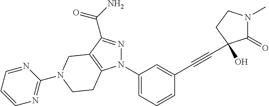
N1(C2=CC=CC(C#CC3(O)C(=O)N(C)CC3)=C2)N=C(C(N)=O)C2=C1CCN(C1=NC=CC=N1)C2
